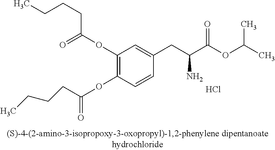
C1(OC(=O)CCCC)=C(OC(CCCC)=O)C=CC(CC(C(OC(C)C)=O)N)=C1.Cl
